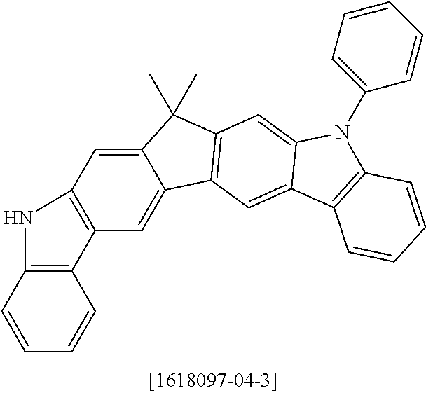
C12=CC3=C(C=C1C1=C(C2(C)C)C=C2C(=C1)C1=C(N2C2=CC=CC=C2)C=CC=C1)C1=C(C=CC=C1)N3
